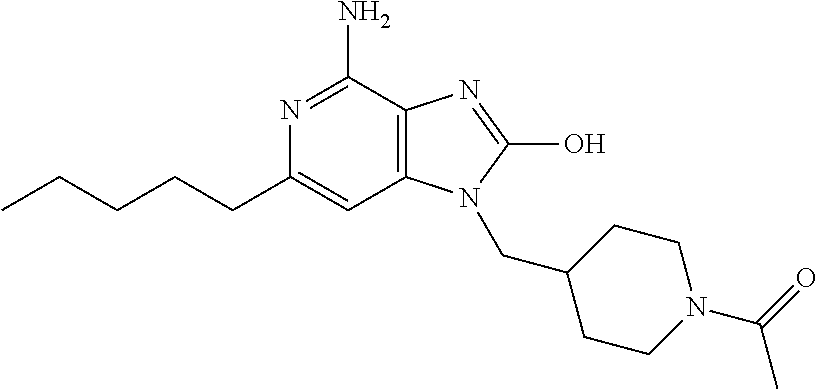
C1(CCCCC)=CC2=C(C(N)=N1)N=C(O)N2CC1CCN(C(=O)C)CC1
